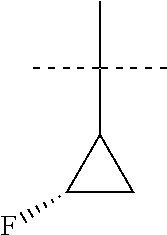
C1(F)CC1C(C)(C)C
